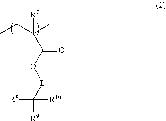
[R8]C([R10])([L1]OC(C([R7])(C)CC)=O)[R9]
